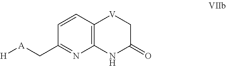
C12=C(C=CC(C[A][H])=N1)[V]CC(=O)N2
